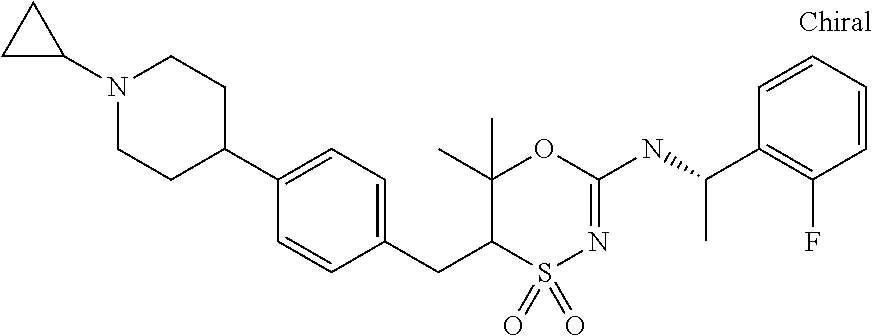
C1(C2CCN(C3CC3)CC2)=CC=C(CC2S(=O)(=O)N=C(NC(C3=C(F)C=CC=C3)C)OC2(C)C)C=C1
